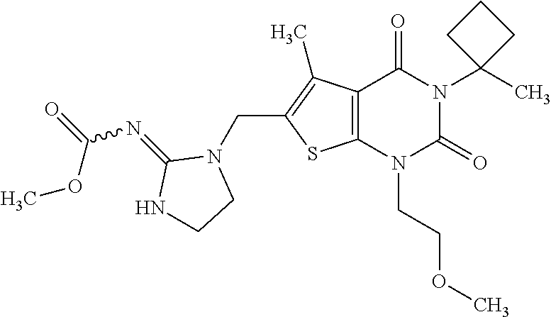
C12=C(N(CCOC)C(=O)N(C3(C)CCC3)C1=O)SC(CN1C(=NC(=O)OC)NCC1)=C2C
